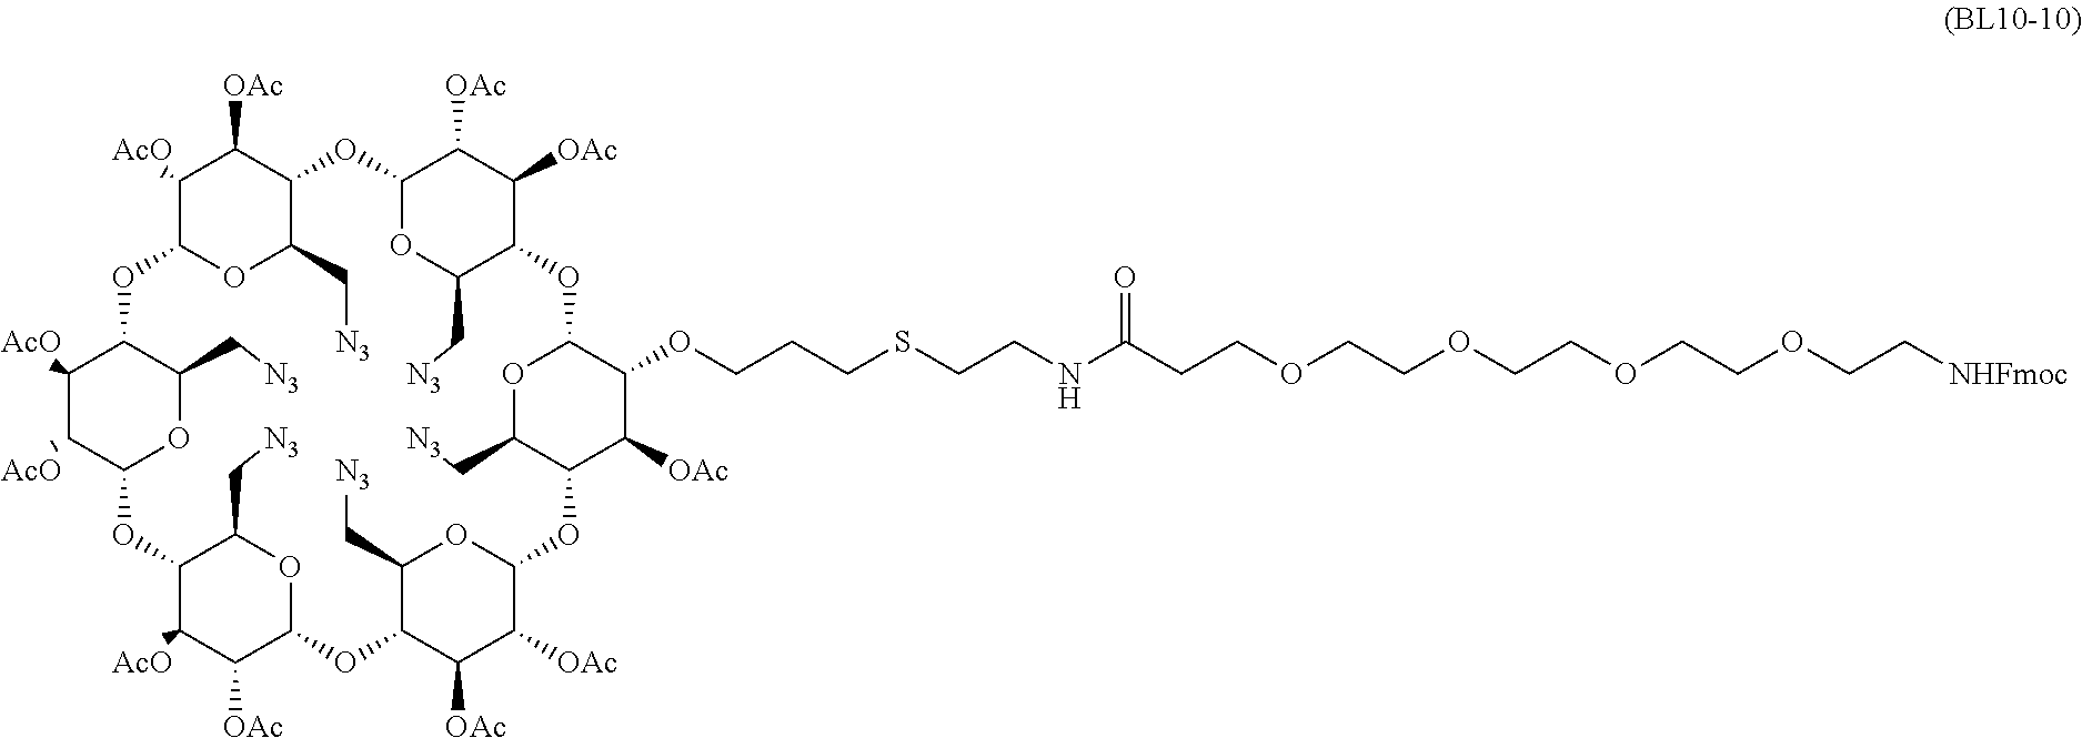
C1([AcO])C2OC(C[N3])C(C1[OAc])OC1OC(C[N3])C(C([OAc])C1[OAc])OC1C(OCCCSCCNC(CCOCCOCCOCCOCC[NHFmoc])=O)C([OAc])C(OC3C([OAc])C([OAc])C(OC4C([OAc])C([AcO])C(OC5C([AcO])C([AcO])C(O2)C(C[N3])O5)C(C[N3])O4)C(C[N3])O3)C(C[N3])O1
